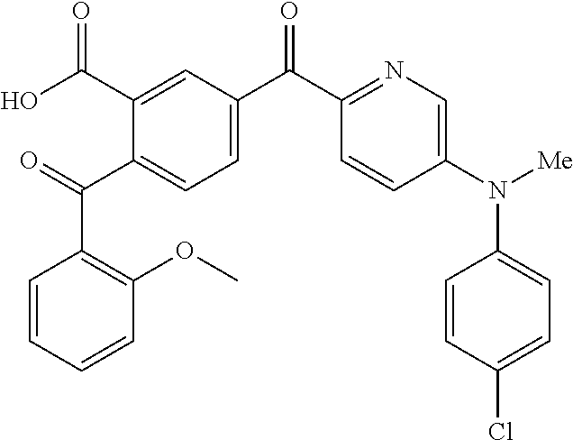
C1(C(C2=CC=C(C(C3=NC=C(N([Me])C4=CC=C(Cl)C=C4)C=C3)=O)C=C2C(O)=O)=O)=C(OC)C=CC=C1
